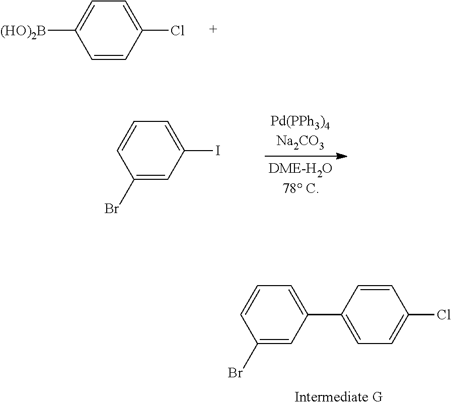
C1(Br)=CC(C2=CC=C(Cl)C=C2)=CC=C1.C1=CC(Cl)=CC=C1[(HO)2B].C1(Br)=CC(I)=CC=C1
